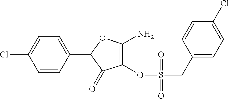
C1=CC(C2C(=O)C(OS(CC3=CC=C(Cl)C=C3)(=O)=O)=C(N)O2)=CC=C1Cl
